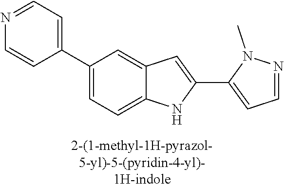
C1(C2=CC=C3C(=C2)C=C(C2=CC=NN2C)N3)=CC=NC=C1
